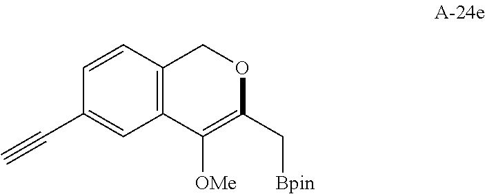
C12=C(C=CC(C#C)=C1)COC(C[Bpin])=C2[OMe]
